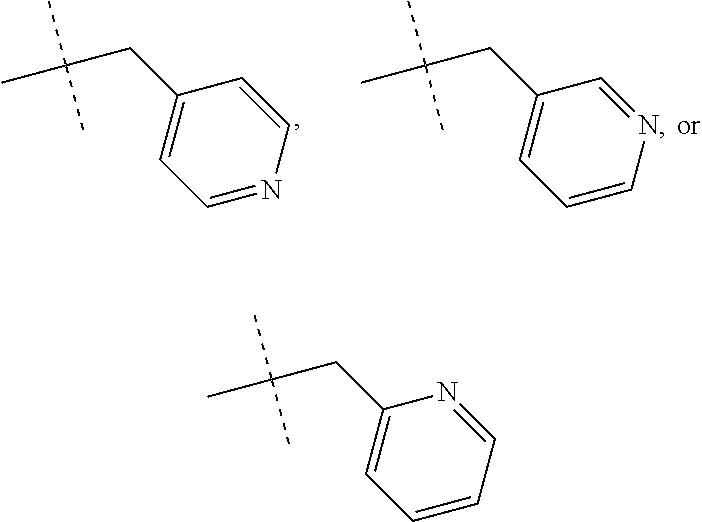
C(CC1=CC=NC=C1)(C)(C)C.C(CC1=CC=CN=C1)(C)(C)C.C(CC1=CC=CC=N1)(C)(C)C
